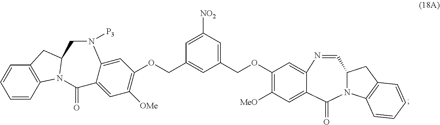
C1=NC2=CC(OCC3=CC([NO2])=CC(COC4=C([OMe])C=C5C(=C4)N([P3])CC4CC6=C(C=CC=C6)N4C5=O)=C3)=C([MeO])C=C2C(=O)N2C1CC1=C2C=CC=C1
